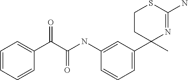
C1=CC=CC(C(C(NC2=CC(C3(C)N=C(N)SCC3)=CC=C2)=O)=O)=C1
